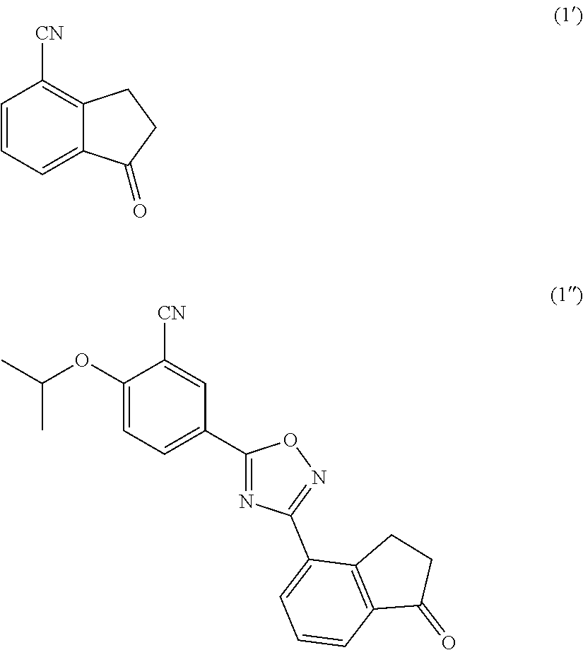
C1=CC=C2C(=C1[CN])CCC2=O.CC(OC1=CC=C(C2=NC(C3=CC=CC4=C3CCC4=O)=NO2)C=C1[CN])C
